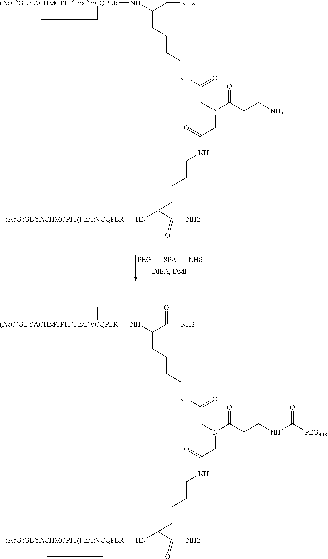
[PEG][SPA][NHS].[(AcG)GLYACHMGPIT(l-nal)VCQPLR]1(NC(CN)CCCCNC(=O)CN(CC(NCCCCC(N[(AcG)GLYACHMGPIT(l-nal)VCQPLR]2CC2)C(N)=O)=O)C(CCN)=O)CC1.[(AcG)GLYACHMGPIT(l-nal)VCQPLR]1(NC(C(N)=O)CCCCNC(=O)CN(CC(NCCCCC(N[(AcG)GLYACHMGPIT(l-nal)VCQPLR]2CC2)C(N)=O)=O)C(CCNC(=O)[PEG30K])=O)CC1
